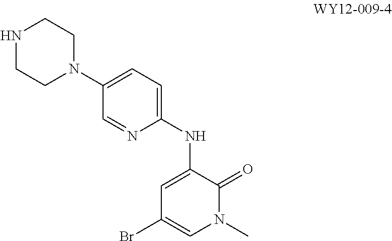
BrC1=CN(C)C(=O)C(NC2=CC=C(N3CCNCC3)C=N2)=C1
